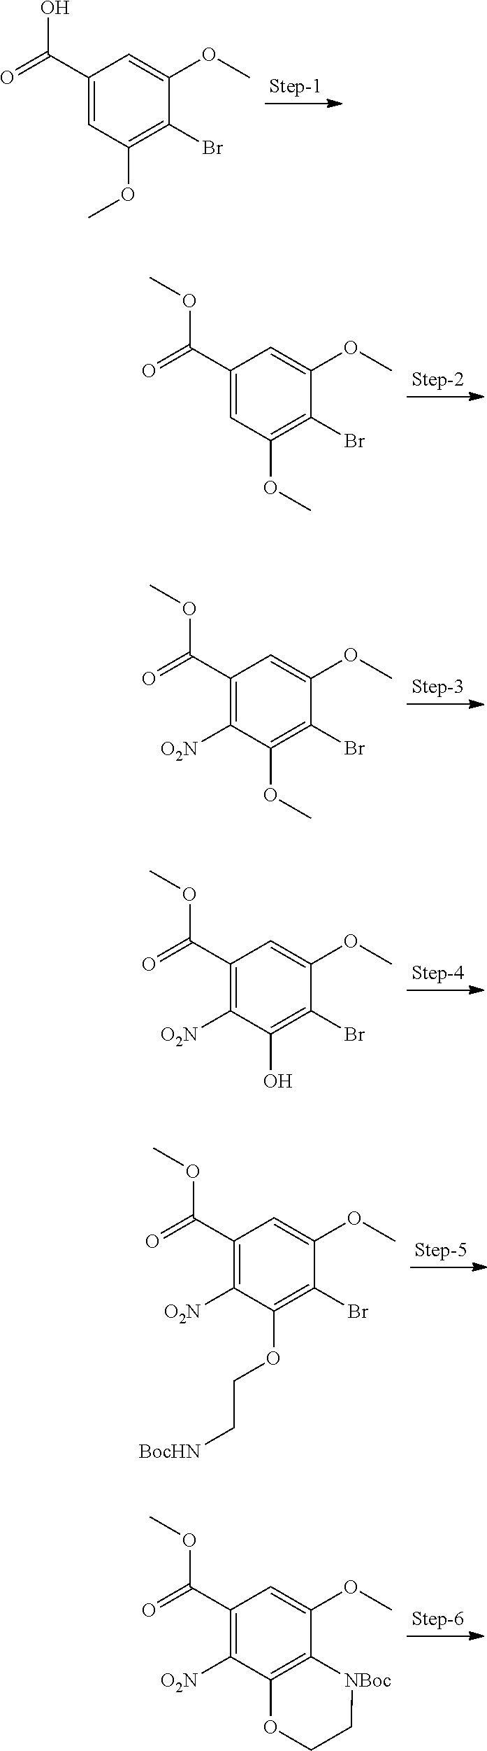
C1(C(=O)O)=CC(OC)=C(Br)C(OC)=C1.C1(C(=O)OC)=CC(OC)=C(Br)C(OC)=C1.C1(C(=O)OC)=C([O2N])C(OC)=C(Br)C(OC)=C1.C1(C(=O)OC)=C([O2N])C(O)=C(Br)C(OC)=C1.C1(C(=O)OC)=C([O2N])C(OCC[BocHN])=C(Br)C(OC)=C1.C1(C(=O)OC)=C([O2N])C2=C(C(OC)=C1)[NBoc]CCO2
